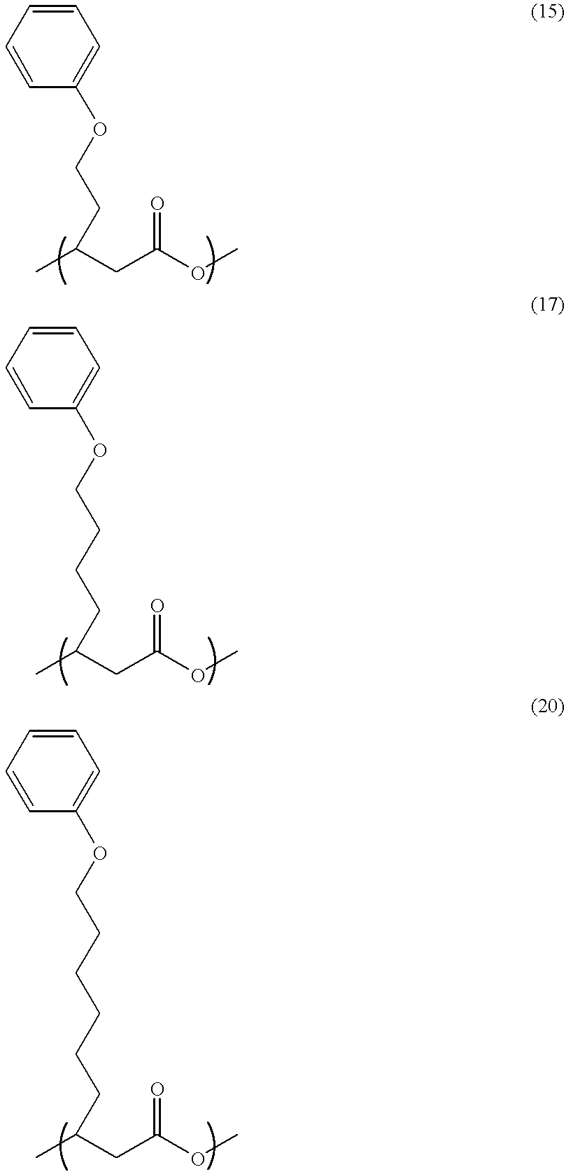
C1=CC=CC(OCCC(C)CC(OC)=O)=C1.C1=CC=CC(OCCCCC(C)CC(OC)=O)=C1.C1=CC=CC(OCCCCCCC(C)CC(OC)=O)=C1
